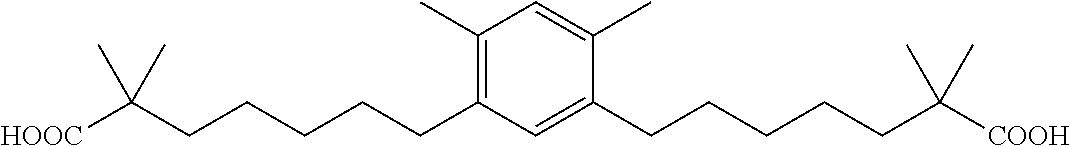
C1(C)=C(CCCCCC([HOOC])(C)C)C=C(CCCCCC([COOH])(C)C)C(C)=C1
